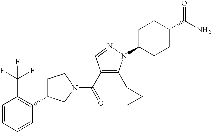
C1(C2CC2)=C(C(N2CC(C3=C(C(F)(F)F)C=CC=C3)CC2)=O)C=NN1C1CCC(C(N)=O)CC1
